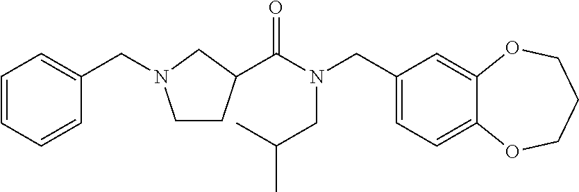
C1(CN(C(=O)C2CCN(CC3=CC=CC=C3)C2)CC(C)C)=CC=C2C(=C1)OCCCO2
